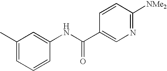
C1(C)=CC=CC(NC(C2=CN=C([NMe2])C=C2)=O)=C1
